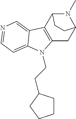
N1=CC=C2C(=C1)C1=C(CC3N(C)C1CC3)N2CCC1CCCC1
